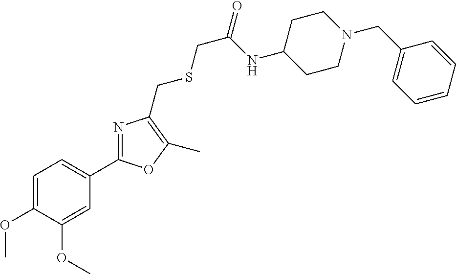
C1=C(OC)C(OC)=CC(C2=NC(CSCC(=O)NC3CCN(CC4=CC=CC=C4)CC3)=C(C)O2)=C1
